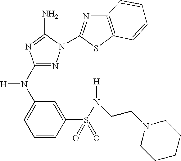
N1=C(N(C2=CC=CC(S(N([H])CCN3CCCCC3)(=O)=O)=C2)[H])N=C(N)N1C1=NC2=C(S1)C=CC=C2
